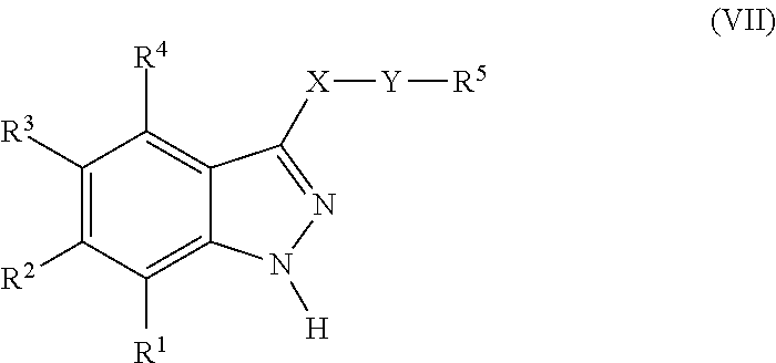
C1([R3])=C([R2])C([R1])=C2C(=C1[R4])C([X][Y][R5])=NN2[H]
